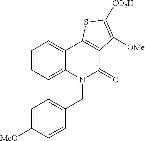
C1=CC=C2C(=C1)C1=C(C(=O)N2CC2=CC=C([MeO])C=C2)C([OMe])=C([CO2H])S1
